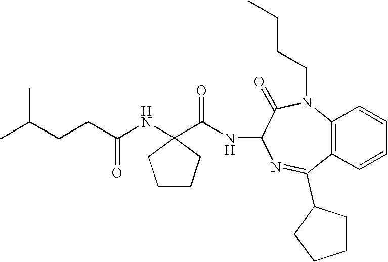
C12=C(N(CCCC)C(=O)C(NC(=O)C3(NC(CCC(C)C)=O)CCCC3)N=C1C1CCCC1)C=CC=C2
